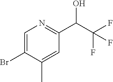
C1=C(Br)C(C)=CC(C(C(F)(F)F)O)=N1
